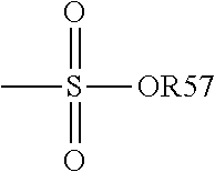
CS([OR57])(=O)=O
